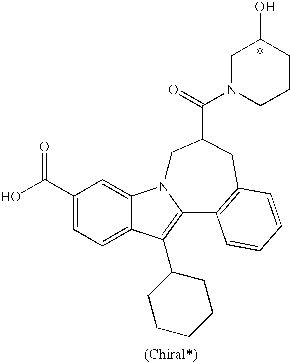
C1(C(O)=O)=CC=C2C(=C1)N1C(=C2C2CCCCC2)C2=C(CC(C(=O)N3CCCC(O)C3)C1)C=CC=C2
